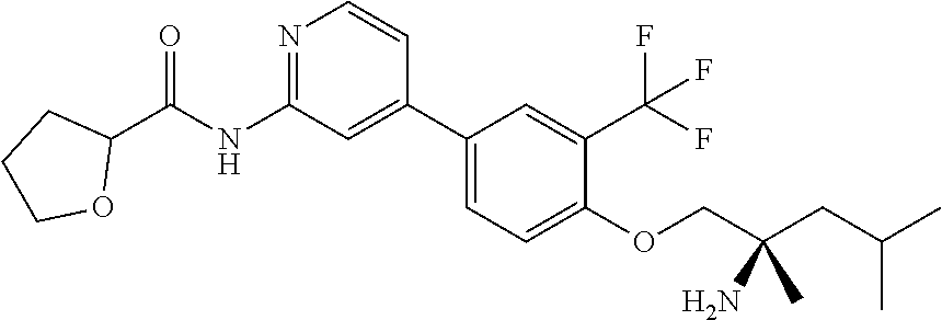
N1=C(NC(C2CCCO2)=O)C=C(C2=CC=C(OCC(CC(C)C)(C)N)C(C(F)(F)F)=C2)C=C1
